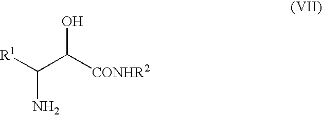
OC([CONHR2])C([R1])N
